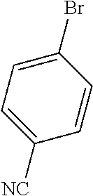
C1(Br)=CC=C([NC])C=C1
